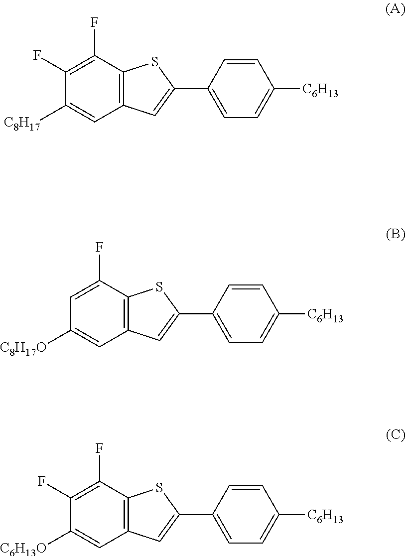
C1(F)=C(F)C2=C(C=C1[C8H17])C=C(C1=CC=C([C6H13])C=C1)S2.C1=C(F)C2=C(C=C1[C8H17O])C=C(C1=CC=C([C6H13])C=C1)S2.C1(F)=C(F)C2=C(C=C1[C6H13O])C=C(C1=CC=C([C6H13])C=C1)S2
